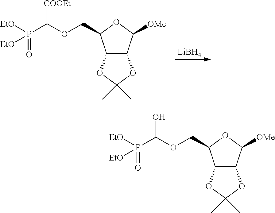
[LiBH4].[OMe]C1C2C(C(COC(P([EtO])(=O)[EtO])[COOEt])O1)OC(C)(C)O2.[OMe]C1C2C(C(COC(P([EtO])(=O)[EtO])O)O1)OC(C)(C)O2
